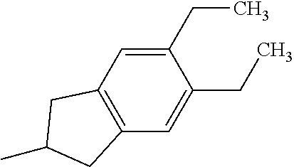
C1(CC)=CC2=C(C=C1CC)CC(C)C2
